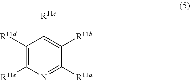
C1([R11d])=C([R11e])N=C([R11a])C([R11b])=C1[R11c]
